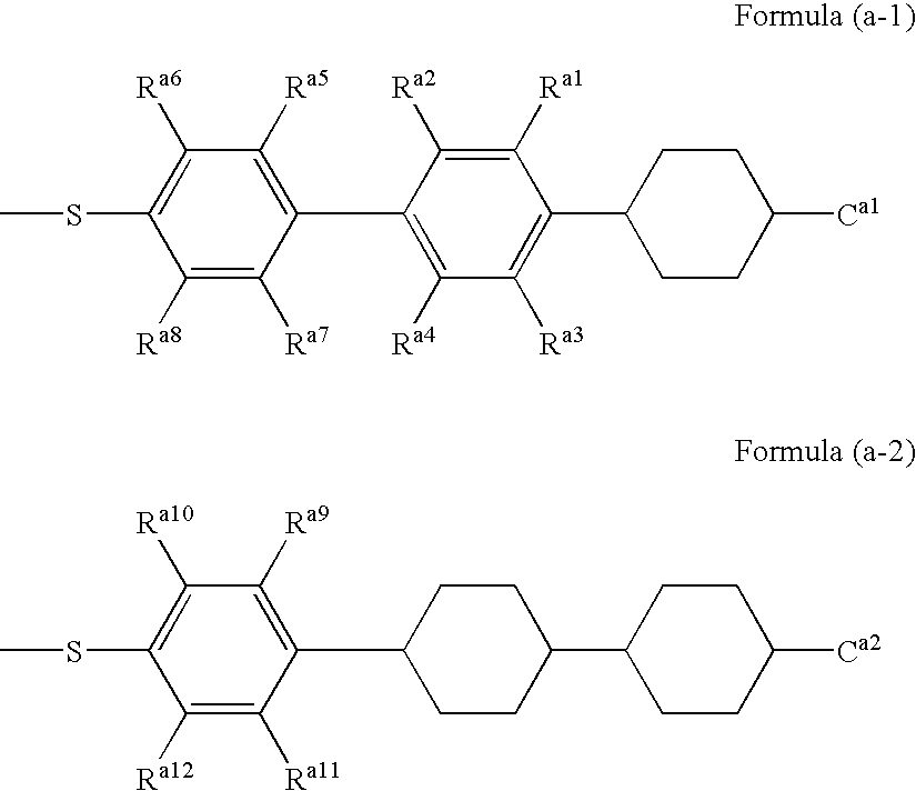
C1([Ra8])=C([Ra7])C(C2=C([Ra4])C([Ra3])=C(C3CCC([Ca1])CC3)C([Ra1])=C2[Ra2])=C([Ra5])C([Ra6])=C1SC.C1([Ra12])=C([Ra11])C(C2CCC(C3CCC([Ca2])CC3)CC2)=C([Ra9])C([Ra10])=C1SC
